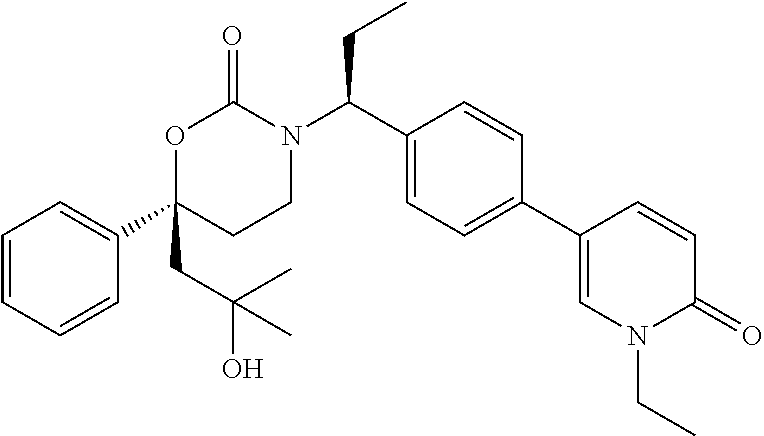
C1=CC=CC(C2(CC(O)(C)C)CCN(C(C3=CC=C(C4=CN(CC)C(=O)C=C4)C=C3)CC)C(=O)O2)=C1
